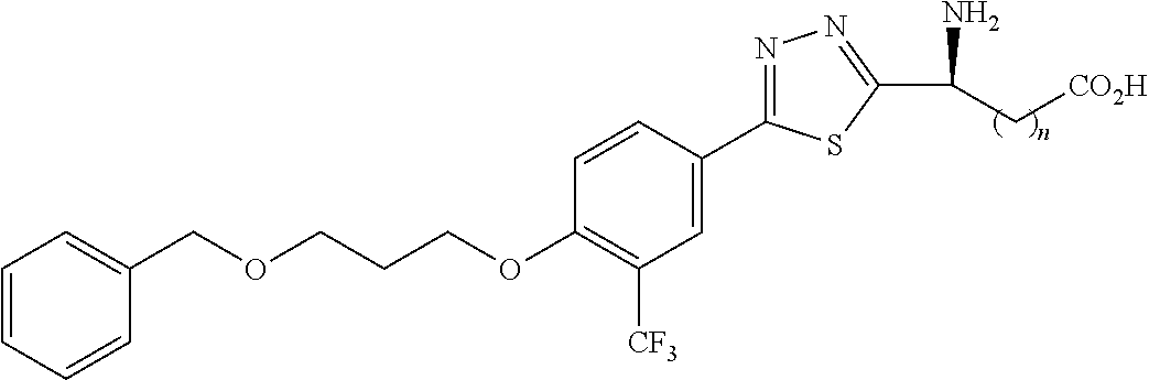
C1(COCCCOC2=C([CF3])C=C(C3=NN=C(C(N)C[CO2H])S3)C=C2)=CC=CC=C1
